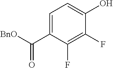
C1=C(C([BnO])=O)C(F)=C(F)C(O)=C1
